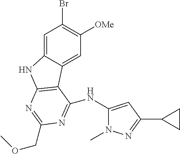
C1=C2C(=CC([OMe])=C1Br)C1=C(N2)N=C(COC)N=C1NC1=CC(C2CC2)=NN1C
